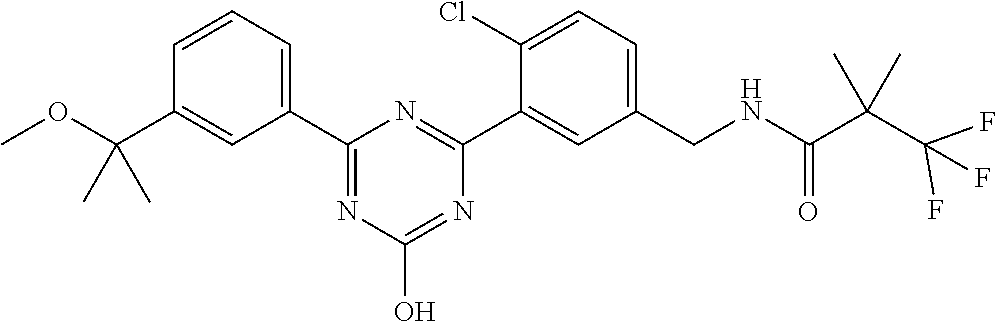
C1(C2=CC=CC(C(OC)(C)C)=C2)=NC(O)=NC(C2=CC(CNC(C(C(F)(F)F)(C)C)=O)=CC=C2Cl)=N1
